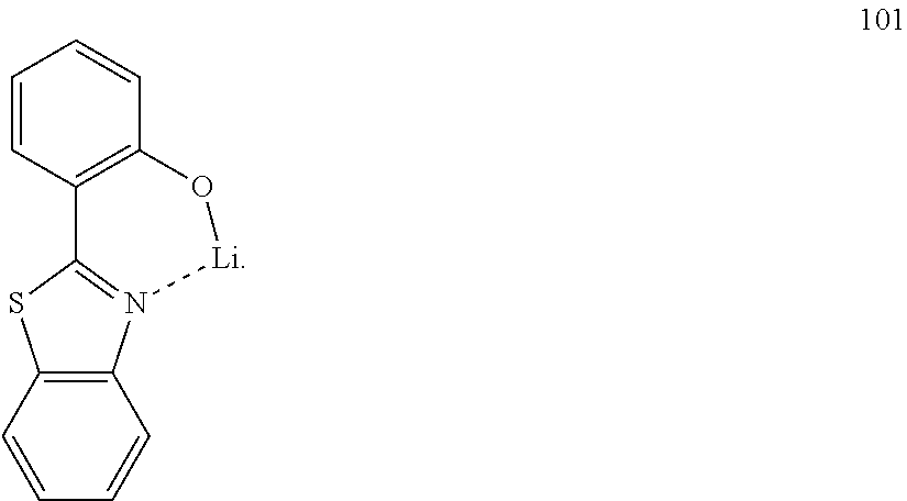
C1=CC2=C(C=C1)O[Li]N1=C2SC2=C1C=CC=C2
